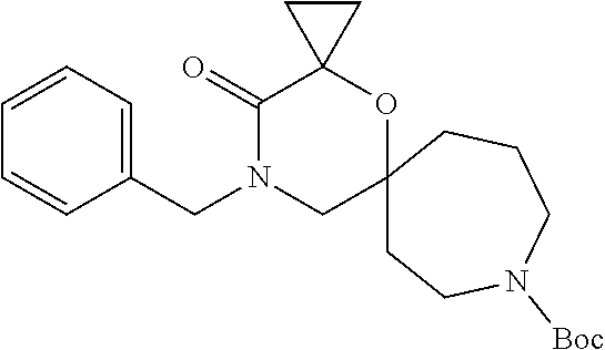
C12(CCN([Boc])CCC1)OC1(C(=O)N(CC3=CC=CC=C3)C2)CC1
